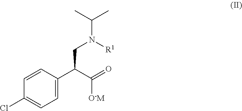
C1=C(C(CN(C(C)C)[R1])C(=O)[O-M])C=CC(Cl)=C1
